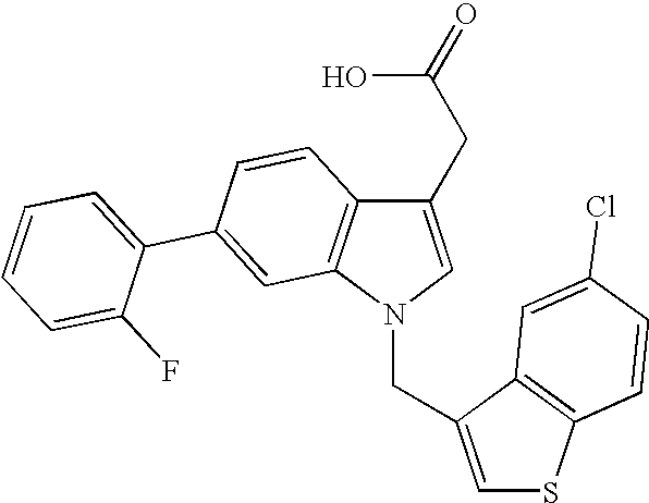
C1(CC(O)=O)=CN(CC2=CSC3=C2C=C(Cl)C=C3)C2=C1C=CC(C1=CC=CC=C1F)=C2
